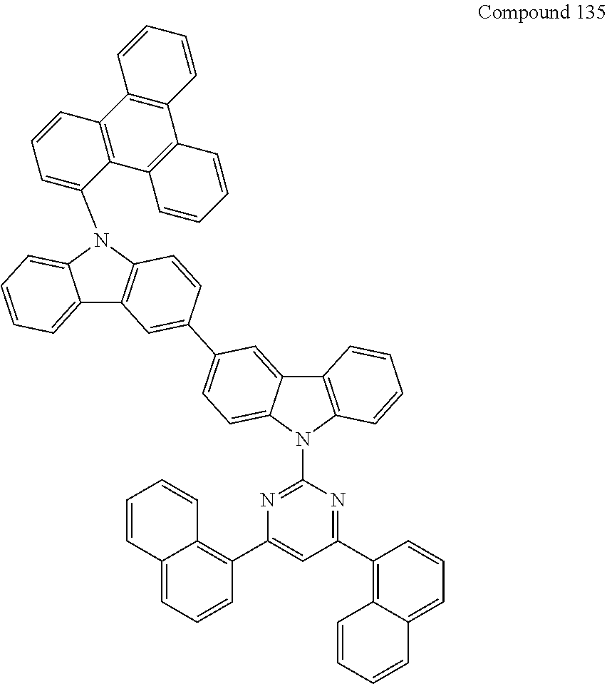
C12=CC=CC=C1N(C1=CC=CC3=C1C1=C(C4=C3C=CC=C4)C=CC=C1)C1=C2C=C(C2=CC=C3C(=C2)C2=C(N3C3=NC(C4=C5C(=CC=C4)C=CC=C5)=CC(C4=C5C(=CC=C4)C=CC=C5)=N3)C=CC=C2)C=C1
